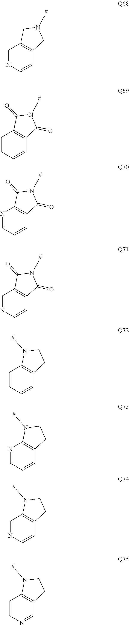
C1=CN=CC2=C1CN(C)C2.C1=CC=CC2=C1C(=O)N(C)C2=O.C1=CC=NC2=C1C(=O)N(C)C2=O.C1=CN=CC2=C1C(=O)N(C)C2=O.C1=CC=CC2=C1CCN2C.C1=CC=NC2=C1CCN2C.C1=CN=CC2=C1CCN2C.C1=NC=CC2=C1CCN2C
